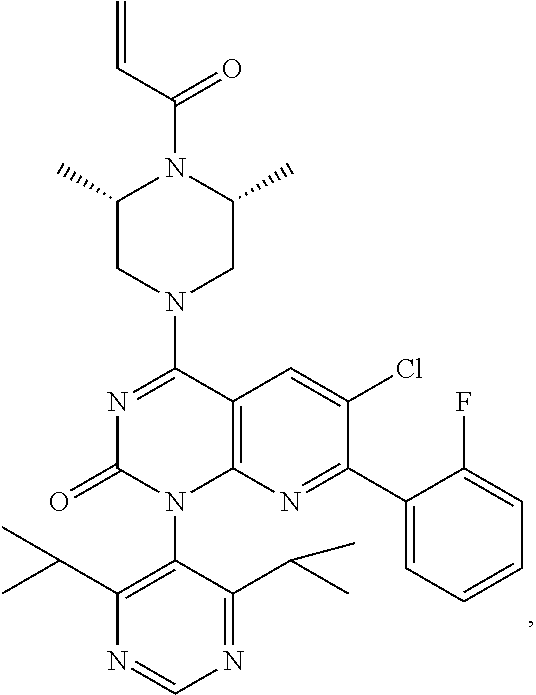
C12=C(N=C(C3=CC=CC=C3F)C(Cl)=C1)N(C1=C(C(C)C)N=CN=C1C(C)C)C(=O)N=C2N1CC(C)N(C(C=C)=O)C(C)C1
